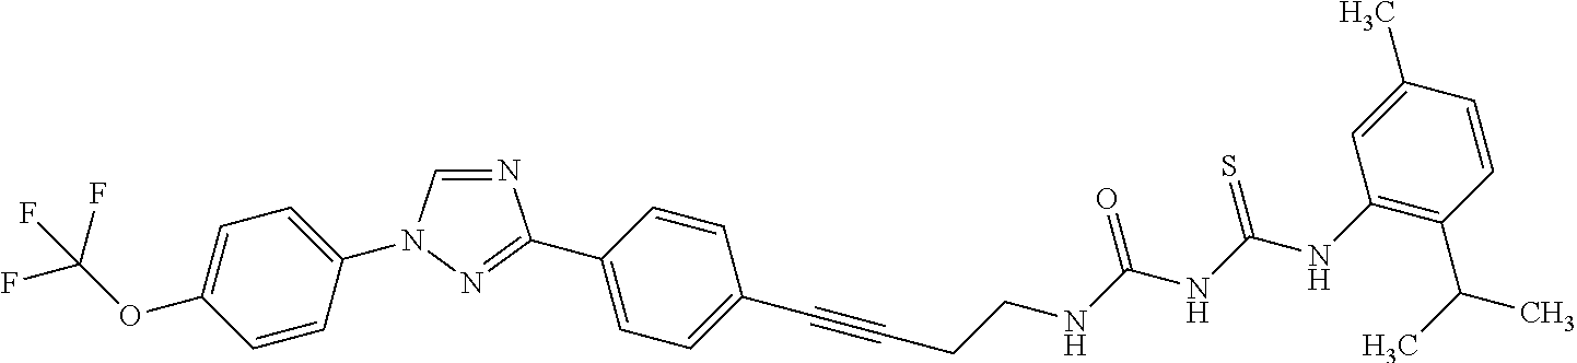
N1=CN(C2=CC=C(OC(F)(F)F)C=C2)N=C1C1=CC=C(C#CCCNC(NC(NC2=C(C(C)C)C=CC(C)=C2)=S)=O)C=C1
